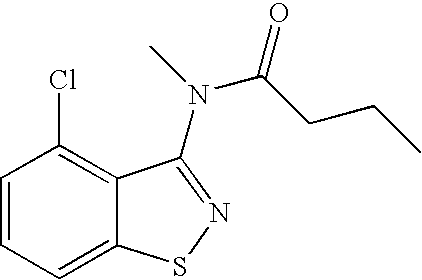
C1=CC=C2C(=C1Cl)C(N(C)C(CCC)=O)=NS2
